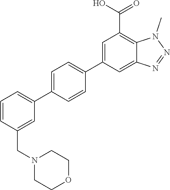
C1(C2=CC=C(C3=CC(C(O)=O)=C4C(=C3)N=NN4C)C=C2)=CC=CC(CN2CCOCC2)=C1
